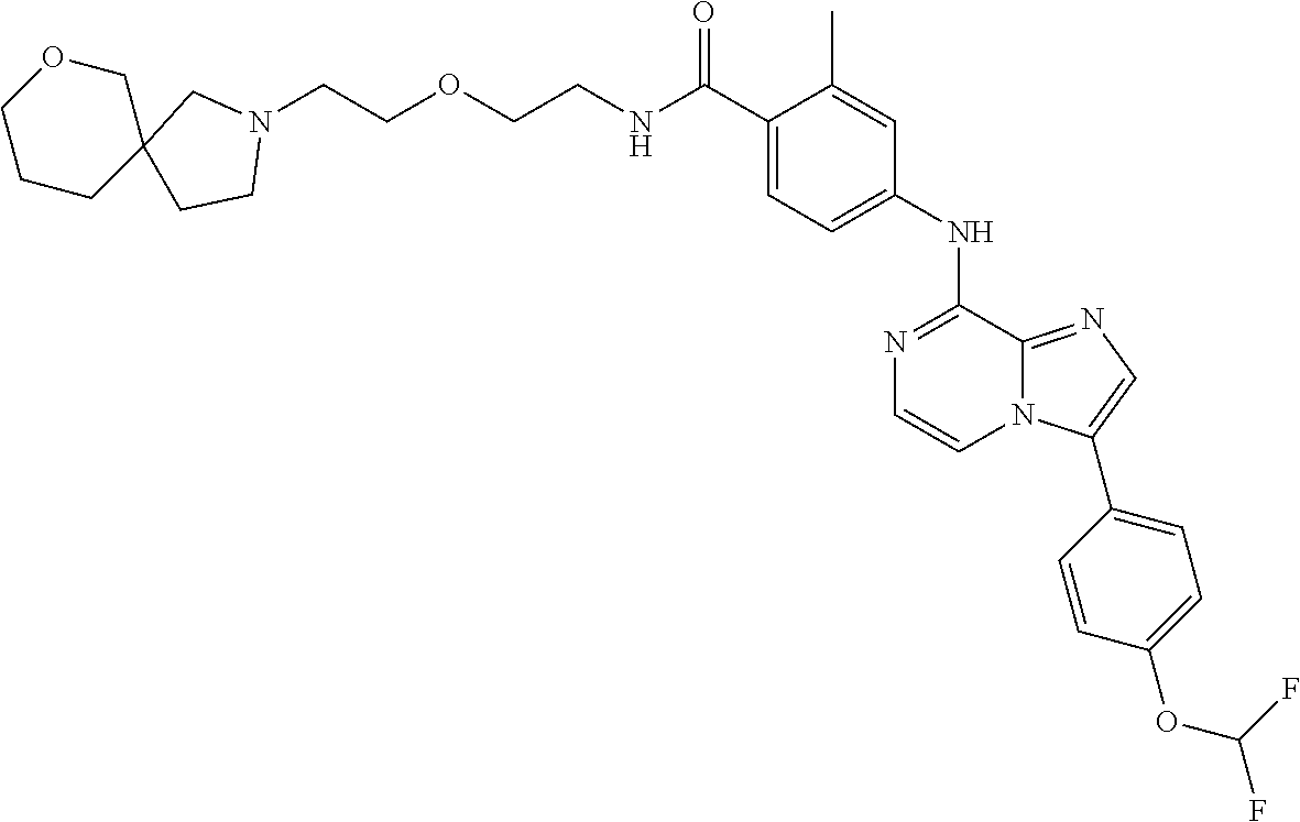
C(C1=CC=C(NC2=NC=CN3C2=NC=C3C2=CC=C(OC(F)F)C=C2)C=C1C)(=O)NCCOCCN1CC2(CC1)COCCC2
